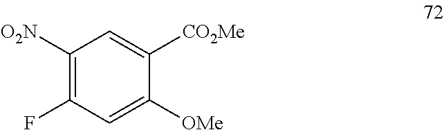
C1([O2N])=C(F)C=C([OMe])C([CO2Me])=C1
